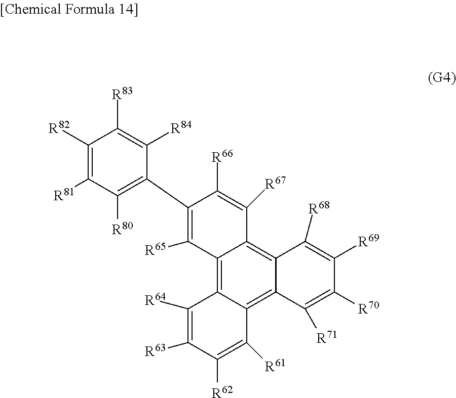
C1([R82])=C([R81])C([R80])=C(C2=C([R65])C3=C4C(=C5C(=C3C([R67])=C2[R66])C([R68])=C([R69])C([R70])=C5[R71])C([R61])=C([R62])C([R63])=C4[R64])C([R84])=C1[R83]
